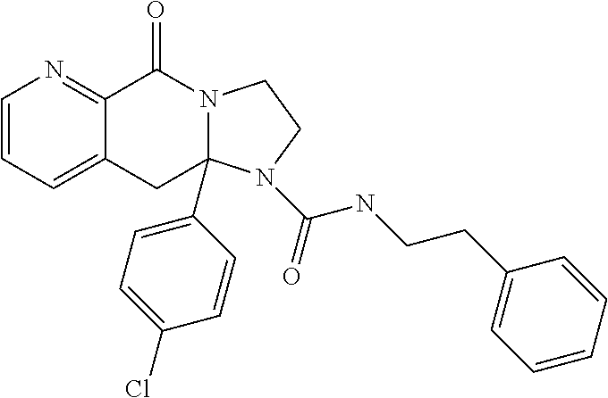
C1=CC=C2C(=N1)C(=O)N1C(C3=CC=C(Cl)C=C3)(C2)N(C(=O)NCCC2=CC=CC=C2)CC1
